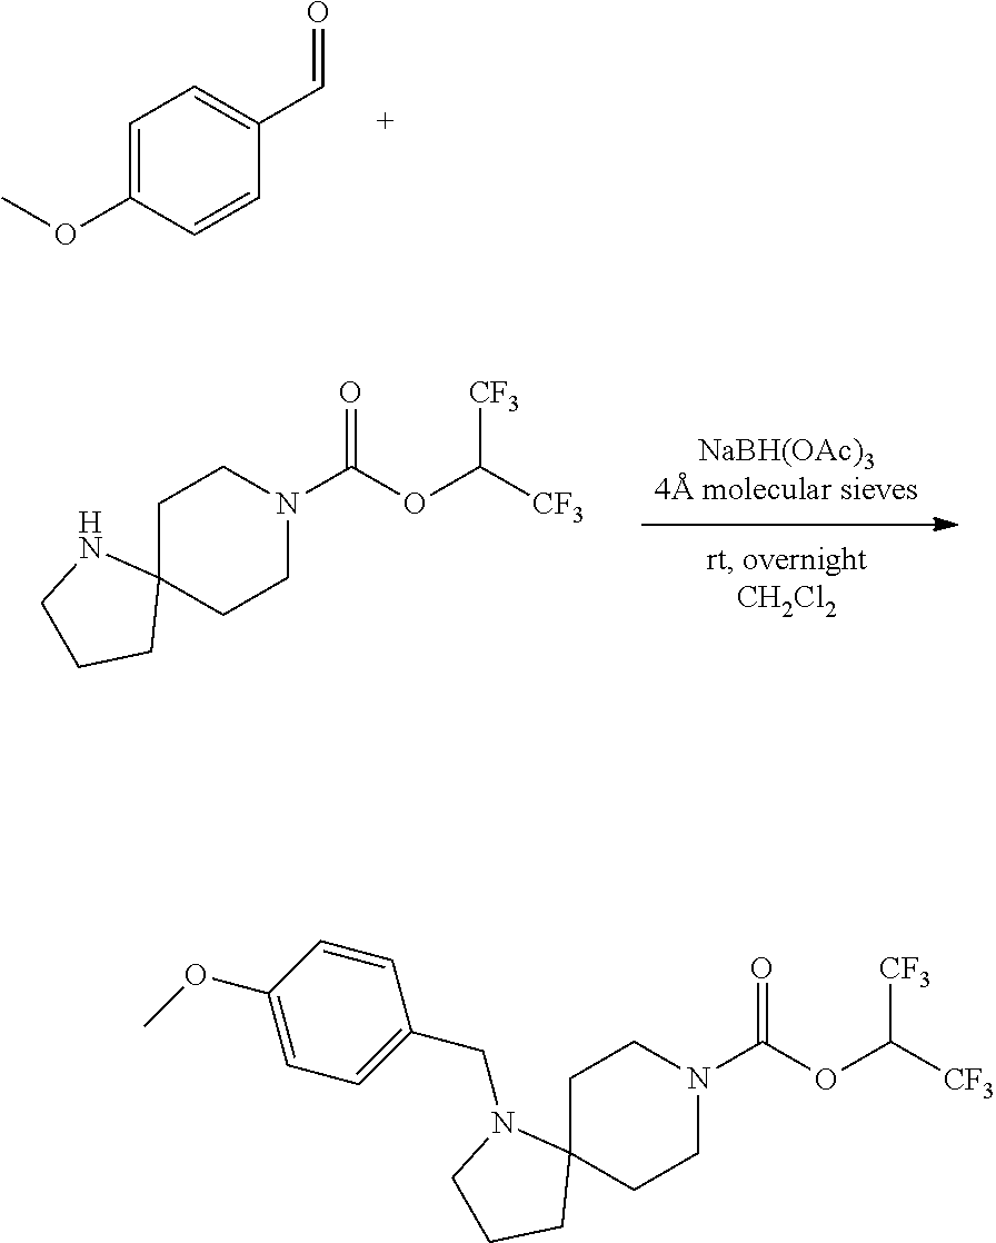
C1=C(OC)C=CC(C=O)=C1.C1C2(CCN(C(OC([CF3])[CF3])=O)C1)NCCC2.C1C2(CCN(C(OC([CF3])[CF3])=O)C1)N(CC1=CC=C(OC)C=C1)CCC2
